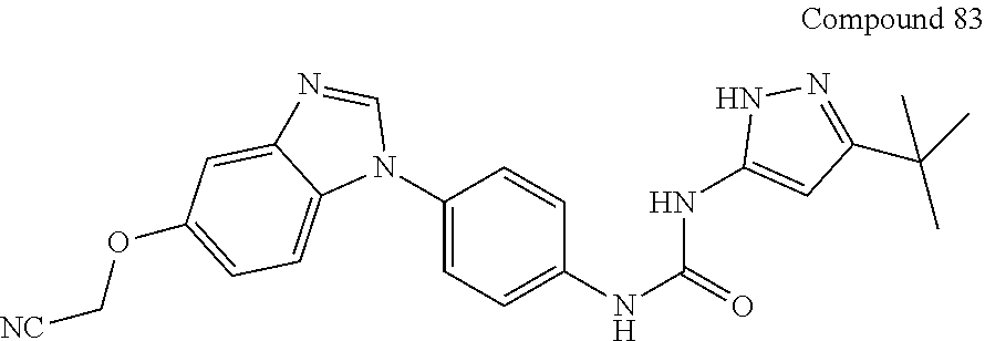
C1(N2C=NC3=CC(OC[NC])=CC=C23)=CC=C(NC(=O)NC2=CC(C(C)(C)C)=NN2)C=C1
